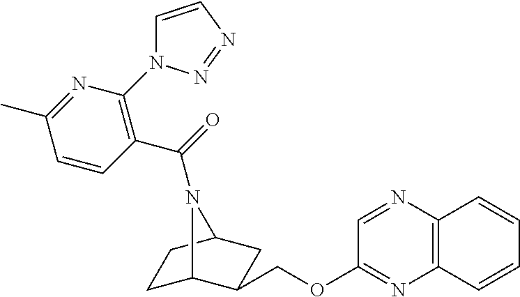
C1C2C(COC3=NC4=C(N=C3)C=CC=C4)CC(C1)N2C(=O)C1=C(N2C=CN=N2)N=C(C)C=C1
